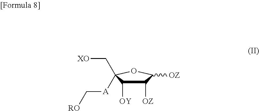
C1([OZ])C([OY])C([A]C[RO])(C[XO])OC1[OZ]
